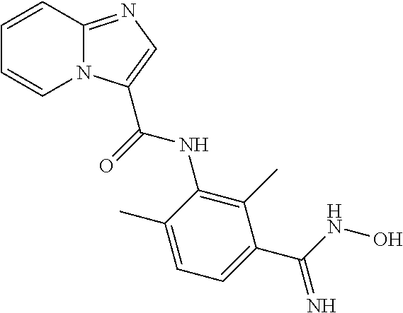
C1=CN2C(=NC=C2C(=O)NC2=C(C)C(C(NO)=N)=CC=C2C)C=C1
